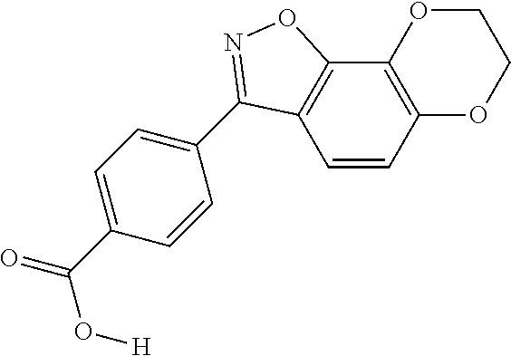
C1(C(=O)O[H])=CC=C(C2=NOC3=C2C=CC2=C3OCCO2)C=C1
